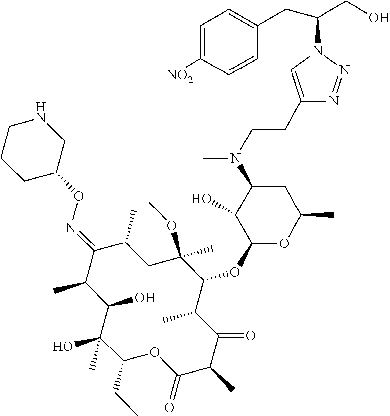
C1(CC)C(C)(O)C(O)C(C)C(=NOC2CNCCC2)C(C)CC(OC)(C)C(OC2OC(C)CC(N(C)CCC3=CN(C(CO)CC4=CC=C([NO2])C=C4)N=N3)C2O)C(C)C(=O)C(C)C(=O)O1
